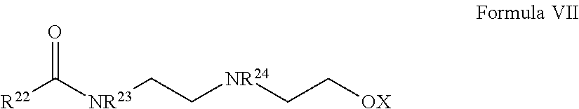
[R22]C([NR23]CC[NR24]CC[OX])=O
